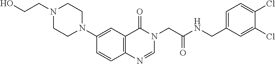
C1=CC2=C(C=C1N1CCN(CCO)CC1)C(=O)N(CC(NCC1=CC=C(Cl)C(Cl)=C1)=O)C=N2
